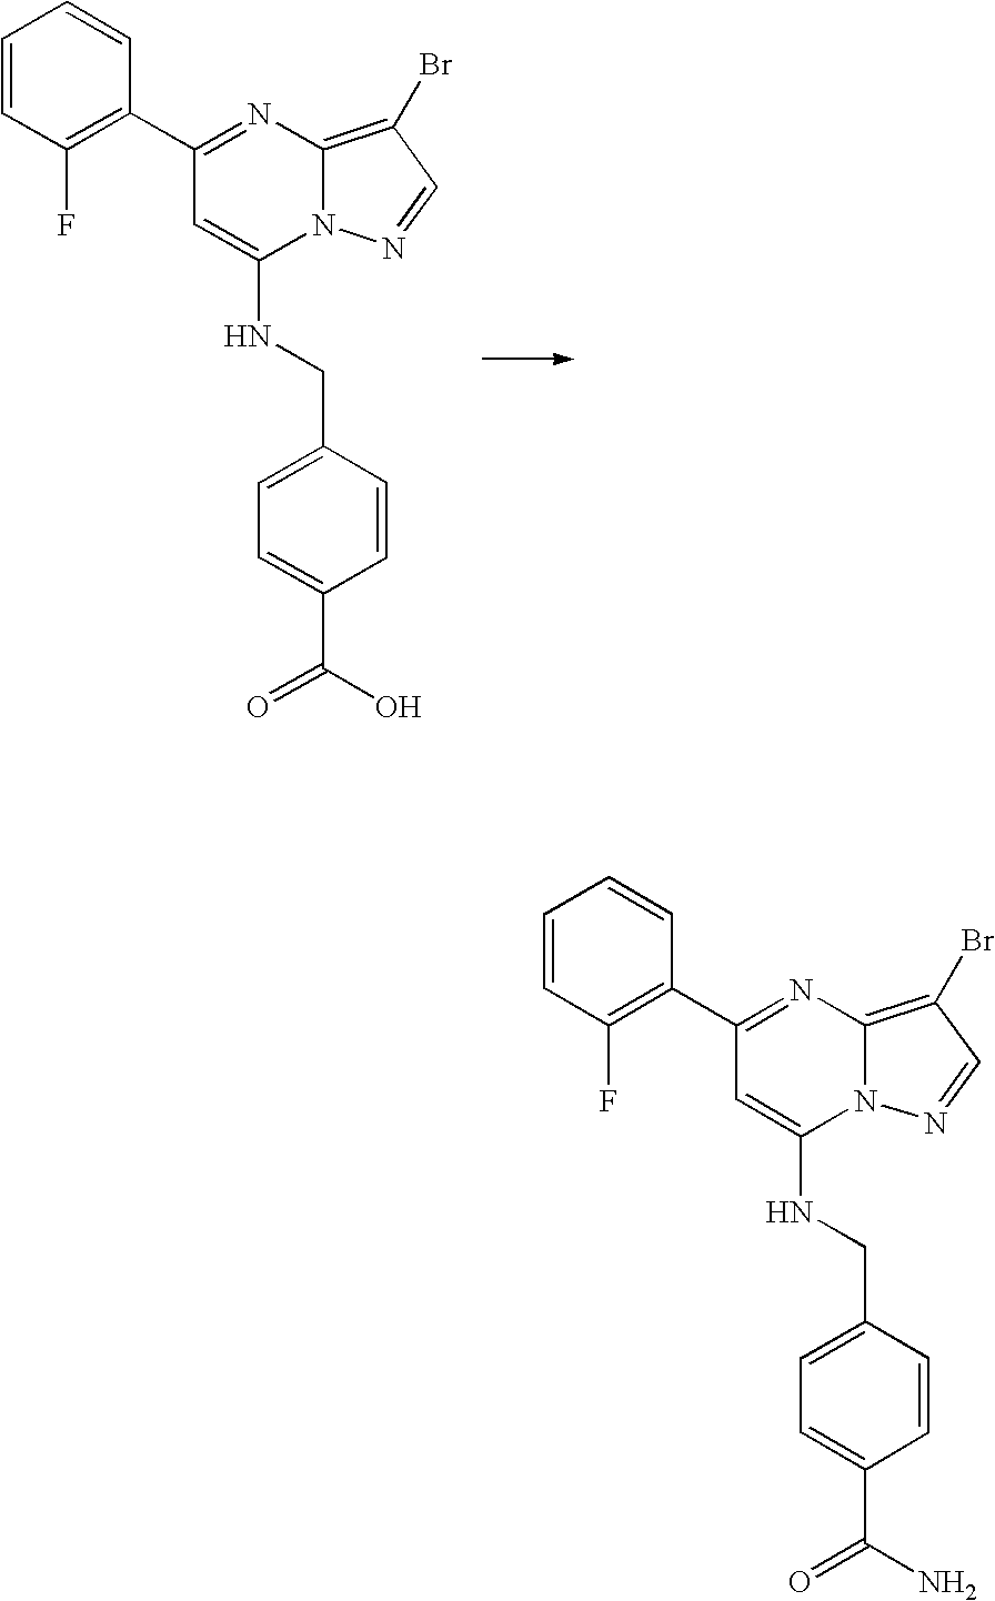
C1=CC(F)=C(C2=NC3=C(Br)C=NN3C(NCC3=CC=C(C(O)=O)C=C3)=C2)C=C1.C1=CC(F)=C(C2=NC3=C(Br)C=NN3C(NCC3=CC=C(C(N)=O)C=C3)=C2)C=C1
